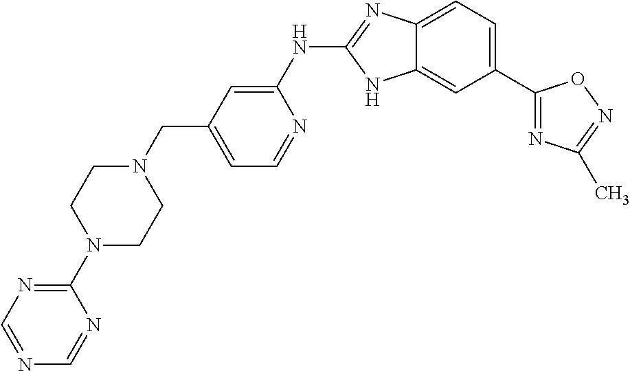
C12=CC=C(C3=NC(C)=NO3)C=C1NC(NC1=CC(CN3CCN(C4=NC=NC=N4)CC3)=CC=N1)=N2
